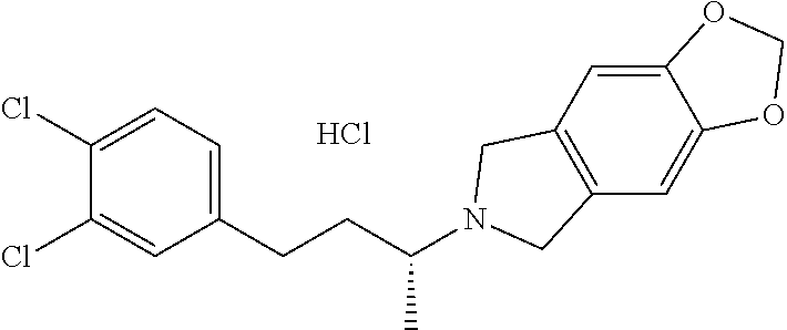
C1=C(Cl)C(Cl)=CC(CCC(C)N2CC3=C(C=C4C(=C3)OCO4)C2)=C1.Cl
